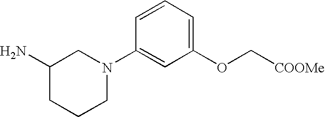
C1(N)CCCN(C2=CC(OC[COOMe])=CC=C2)C1
